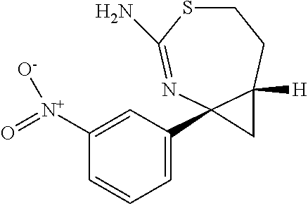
C1=C([N+](=O)[O-])C=CC=C1C12N=C(N)SCCC1([H])C2
